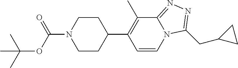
C(OC(=O)N1CCC(C2=C(C)C3=NN=C(CC4CC4)N3C=C2)CC1)(C)(C)C
